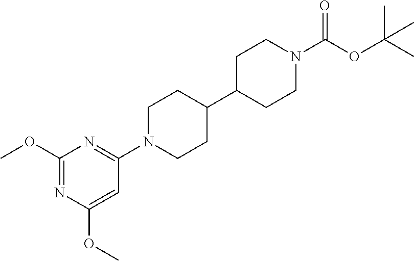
C1(OC)=NC(OC)=CC(N2CCC(C3CCN(C(OC(C)(C)C)=O)CC3)CC2)=N1
